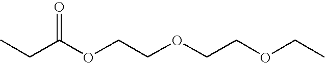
O(CCOC(CC)=O)CCOCC
